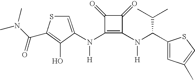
N(C1=C(N(C(C2=CC(C)=CS2)C(C)C)[H])C(=O)C1=O)([H])C1=CSC(C(N(C)C)=O)=C1O
